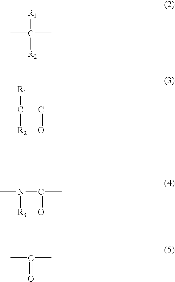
[R1]C([R2])(C)C.[R1]C([R2])(C)C(C)=O.N([R3])(C)C(C)=O.CC(C)=O
